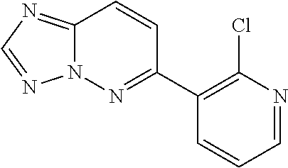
N12C(=NC=N1)C=CC(C1=C(Cl)N=CC=C1)=N2
